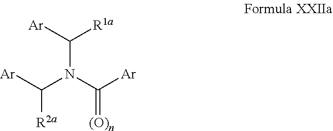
[Ar]C(N(C([Ar])=[(O)n])C([Ar])[R1a])[R2a]
